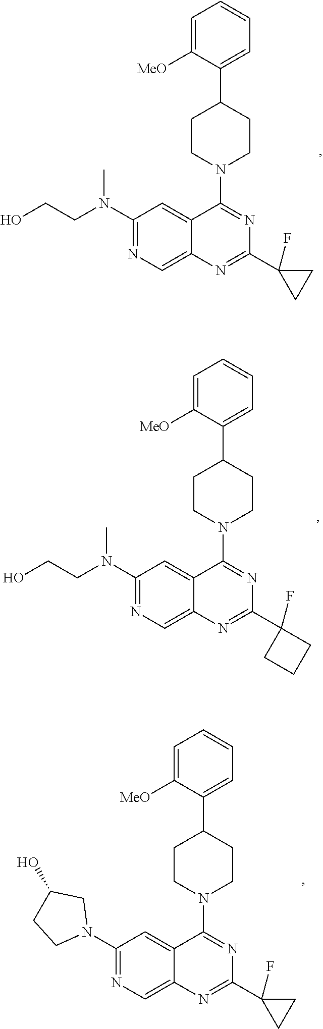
C1(N(CCO)C)=NC=C2C(=C1)C(N1CCC(C3=CC=CC=C3[MeO])CC1)=NC(C1(F)CC1)=N2.C1(N2CC(O)CC2)=NC=C2C(=C1)C(N1CCC(C3=CC=CC=C3[MeO])CC1)=NC(C1(F)CC1)=N2.C1(N(CCO)C)=NC=C2C(=C1)C(N1CCC(C3=CC=CC=C3[MeO])CC1)=NC(C1(F)CCC1)=N2
